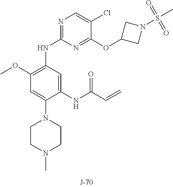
N1=C(NC2=C(OC)C=C(N3CCN(C)CC3)C(NC(C=C)=O)=C2)N=C(OC2CN(S(C)(=O)=O)C2)C(Cl)=C1
